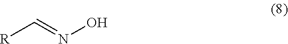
[R]C=NO
